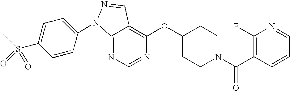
C12=NC=NC(OC3CCN(C(C4=C(F)N=CC=C4)=O)CC3)=C1C=NN2C1=CC=C(S(C)(=O)=O)C=C1
